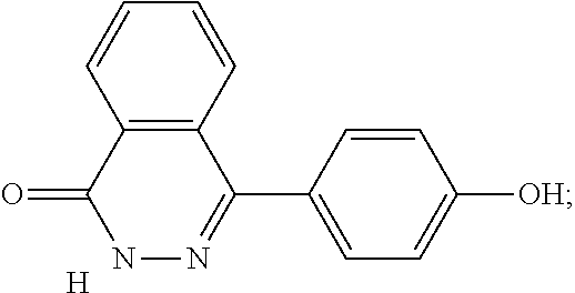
C12=C(C=CC=C1)C(C1=CC=C([OH])C=C1)=NNC2=O.[H]
